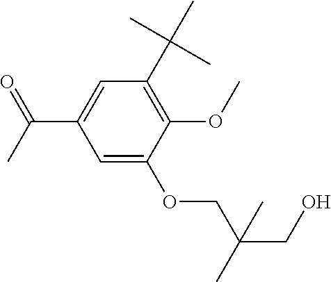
C1(OC)=C(C(C)(C)C)C=C(C(C)=O)C=C1OCC(CO)(C)C
